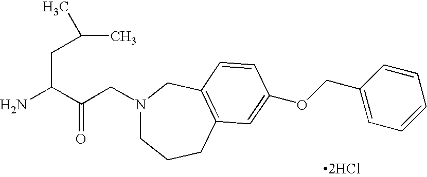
N1(CC(C(N)CC(C)C)=O)CCCC2=C(C1)C=CC(OCC1=CC=CC=C1)=C2.[2HCl]
